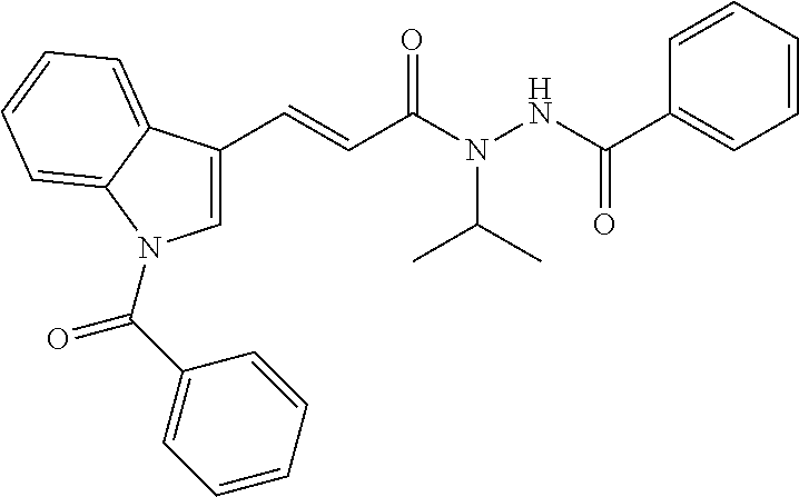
C1=C(C=CC(N(NC(C2=CC=CC=C2)=O)C(C)C)=O)C2=CC=CC=C2N1C(C1=CC=CC=C1)=O
